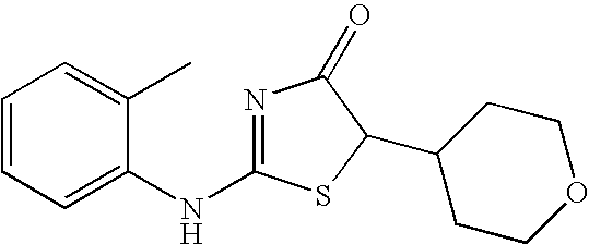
N1=C(NC2=CC=CC=C2C)SC(C2CCOCC2)C1=O
